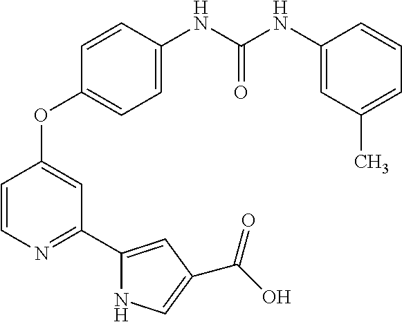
C1=C(NC(NC2=CC(C)=CC=C2)=O)C=CC(OC2=CC(C3=CC(C(O)=O)=CN3)=NC=C2)=C1
